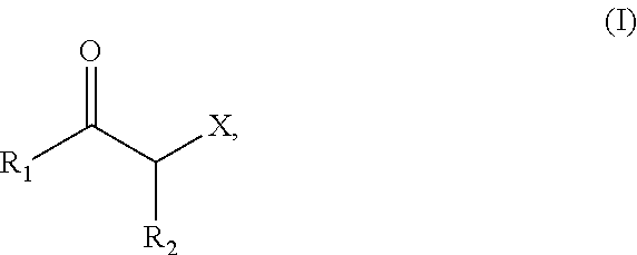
[R1]C(C([X])[R2])=O
